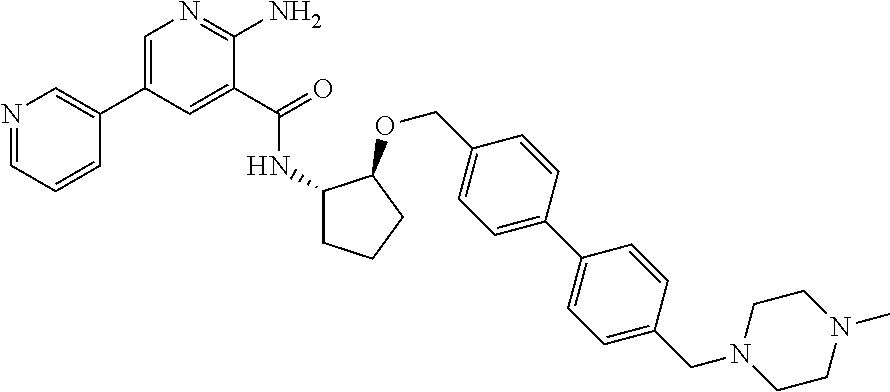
C1=C(C2=CN=CC=C2)C=C(C(=O)NC2CCCC2OCC2=CC=C(C3=CC=C(CN4CCN(C)CC4)C=C3)C=C2)C(N)=N1
